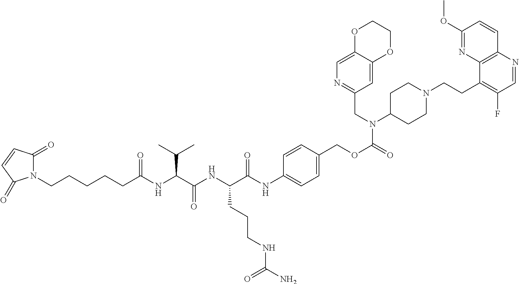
N1(CCCCCC(NC(C(NC(C(NC2=CC=C(COC(=O)N(C3CCN(CCC4=C(F)C=NC5=C4N=C(OC)C=C5)CC3)CC3=NC=C4C(=C3)OCCO4)C=C2)=O)CCCNC(N)=O)=O)C(C)C)=O)C(=O)C=CC1=O
